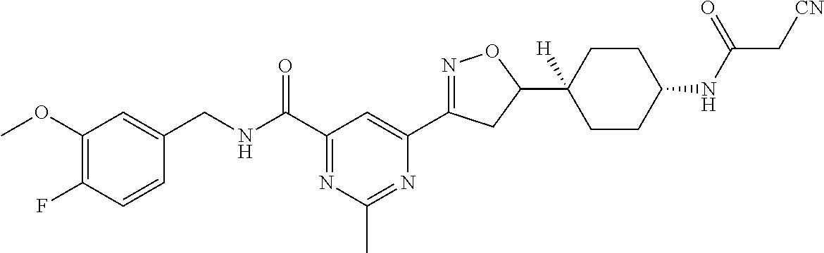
C1(CNC(C2=NC(C)=NC(C3=NOC(C4([H])CCC(NC(C[CN])=O)CC4)C3)=C2)=O)=CC(OC)=C(F)C=C1
